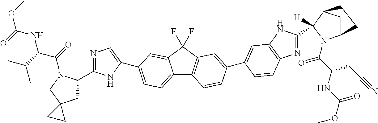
C12=CC=C(C3=CN=C(C4CC5(CN4C(C(NC(=O)OC)C(C)C)=O)CC5)N3)C=C1C(F)(F)C1=C2C=CC(C2=CC3=C(N=C(C4([H])C5CC(N4C(=O)C(CC#N)NC(=O)OC)CC5)N3)C=C2)=C1
